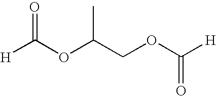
[H]C(OC(COC([H])=O)C)=O
